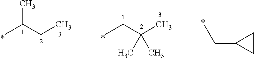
CC(CC)C.C(C(C)(C)C)C.C1CC1CC
